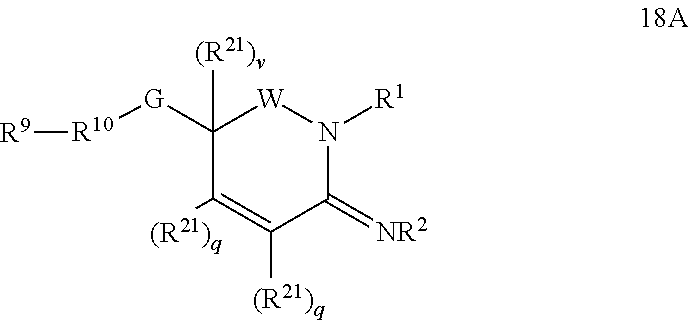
[R10]([G]C1([(R21)v])C([(R21)q])=C([(R21)q])C(=[NR2])N([R1])[W]1)[R9]
